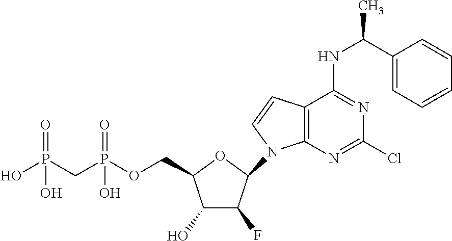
C1(O)C(F)C(N2C3=C(C(NC(C)C4=CC=CC=C4)=NC(Cl)=N3)C=C2)OC1COP(CP(O)(=O)O)(=O)O
